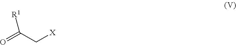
O=C(C[X])[R1]
